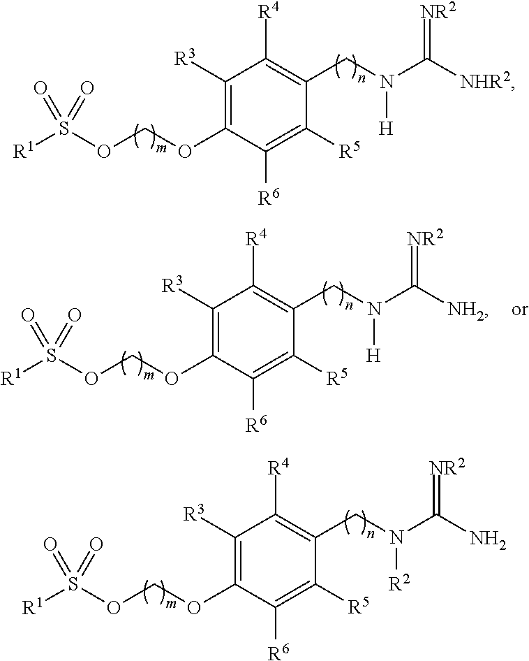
C1([R3])=C(OCOS([R1])(=O)=O)C([R6])=C([R5])C(CN(C(=[NR2])[NHR2])[H])=C1[R4].C1([R3])=C(OCOS([R1])(=O)=O)C([R6])=C([R5])C(CN(C(=[NR2])N)[R2])=C1[R4].C1([R3])=C(OCOS([R1])(=O)=O)C([R6])=C([R5])C(CN(C(=[NR2])[NH2])[H])=C1[R4]
